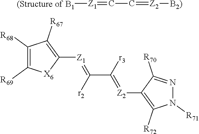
[(Structure of B1][Z1]=CC=[Z2][B2)].C1([Z1]=C(C([r3])=[Z2]C2=C([R72])N([R71])N=C2[R70])[r2])=C([R67])C([R68])=C([R69])[X6]1
